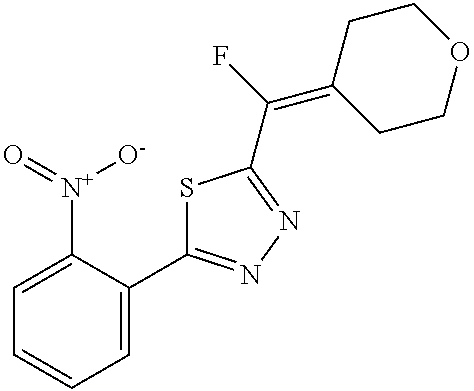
C1=C([N+](=O)[O-])C(C2=NN=C(C(F)=C3CCOCC3)S2)=CC=C1
